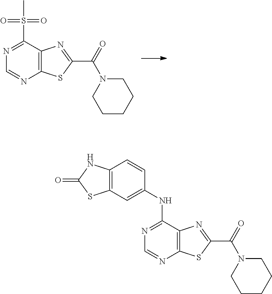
C12=C(C(S(=O)(=O)C)=NC=N1)N=C(C(=O)N1CCCCC1)S2.C12=C(C(NC3=CC4=C(C=C3)NC(=O)S4)=NC=N1)N=C(C(=O)N1CCCCC1)S2
